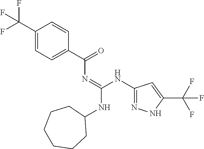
C1(C(F)(F)F)=CC=C(C(=O)N=C(NC2CCCCCC2)NC2=NNC(C(F)(F)F)=C2)C=C1
